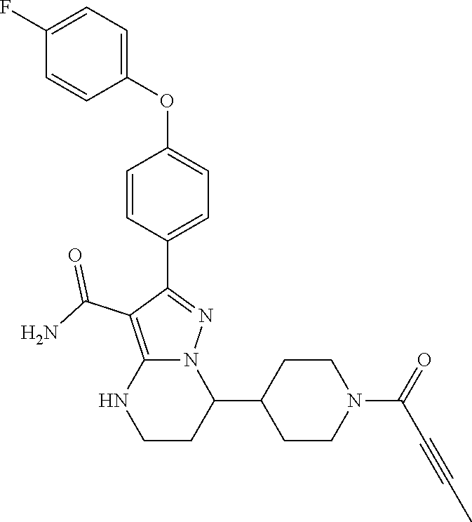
C1=CC(C2=NN3C(=C2C(N)=O)NCCC3C2CCN(C(C#CC)=O)CC2)=CC=C1OC1=CC=C(F)C=C1
